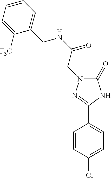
C1=CC(Cl)=CC=C1C1=NN(CC(=O)NCC2=CC=CC=C2[F3C])C(=O)N1
